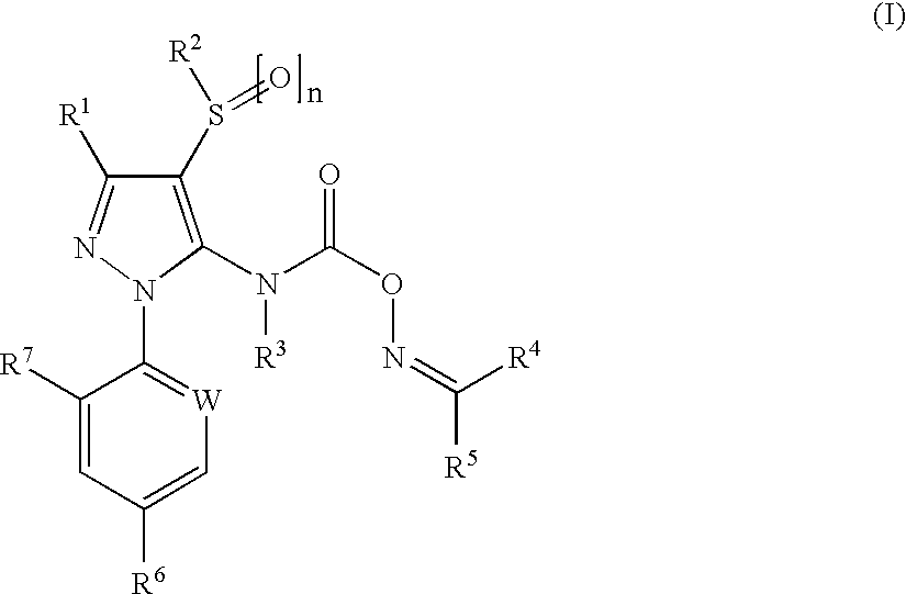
C1(S([R2])=O)=C(N(C(ON=C([R5])[R4])=O)[R3])N(C2=[W]C=C([R6])C=C2[R7])N=C1[R1]
